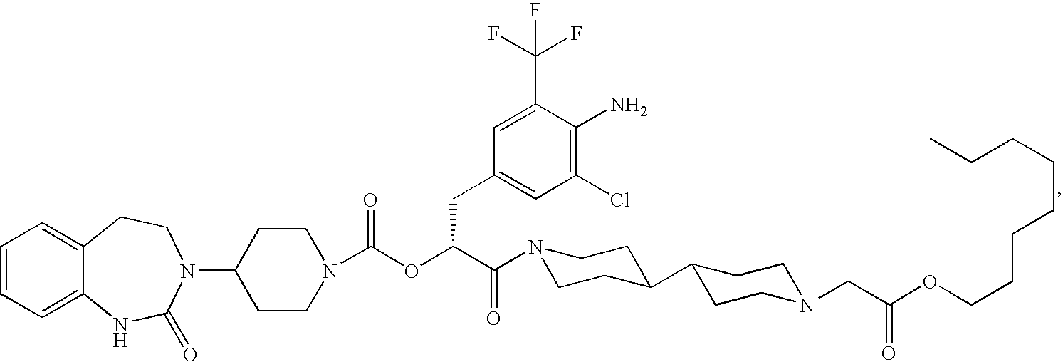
C1=CC=C2C(=C1)CCN(C1CCN(C(OC(C(=O)N3CCC(C4CCN(CC(OCCCCCCCC)=O)CC4)CC3)CC3=CC(Cl)=C(N)C(C(F)(F)F)=C3)=O)CC1)C(=O)N2
